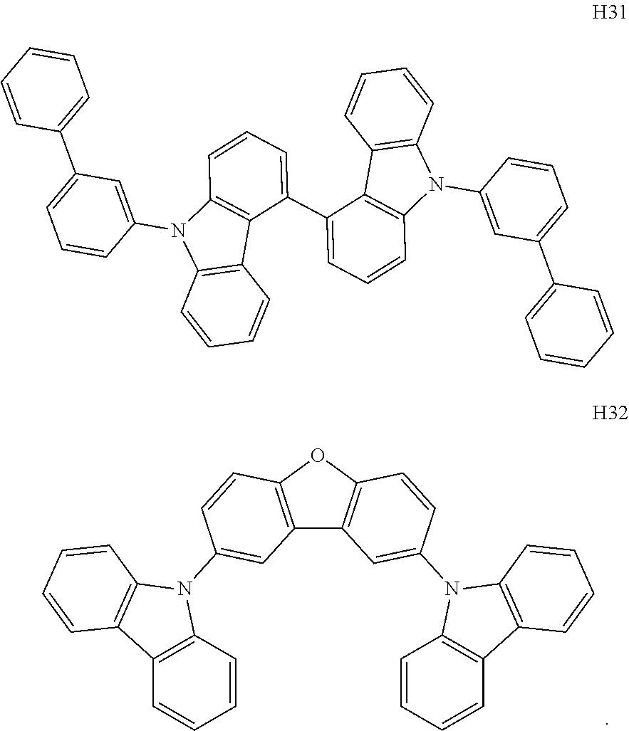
C12=C(OC3=C1C=C(N1C4=C(C5=C1C=CC=C5)C=CC=C4)C=C3)C=CC(N1C3=C(C4=C1C=CC=C4)C=CC=C3)=C2.C12=C(N(C3=CC(C4=CC=CC=C4)=CC=C3)C3=C1C=CC=C3)C=CC=C2C1=CC=CC2=C1C1=C(N2C2=CC(C3=CC=CC=C3)=CC=C2)C=CC=C1
